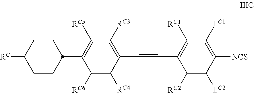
C1CC([RC])CCC1C1=C([RC5])C([RC3])=C(C#CC2=C([RC1])C([LC1])=C([NCS])C([LC2])=C2[RC2])C([RC4])=C1[RC6]
